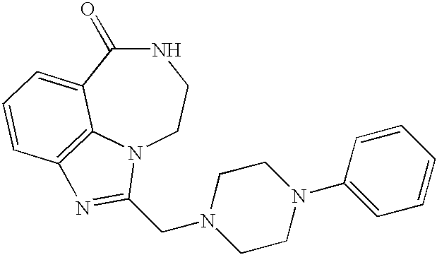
N1C(=O)C2=CC=CC3=C2N(CC1)C(CN1CCN(C2=CC=CC=C2)CC1)=N3
